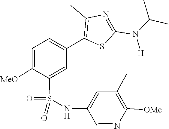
CC(N(C1=NC(C)=C(C2=CC=C([MeO])C(S(=O)(NC3=CC(C)=C([OMe])N=C3)=O)=C2)S1)[H])C
